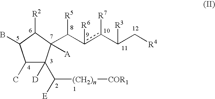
C1(C)C([D])(C([(CH2)n][COR1])[E])C([A])(C(c(c(C(C[R4])[R3])[R7])[R6])[R5])C([R2])C1B
